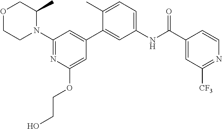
O1CCN(C2=NC(OCCO)=CC(C3=CC(NC(C4=CC([CF3])=NC=C4)=O)=CC=C3C)=C2)C(C)C1
